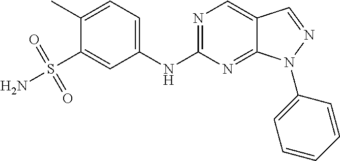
N1=C(NC2=CC=C(C)C(S(N)(=O)=O)=C2)N=C2C(=C1)C=NN2C1=CC=CC=C1
